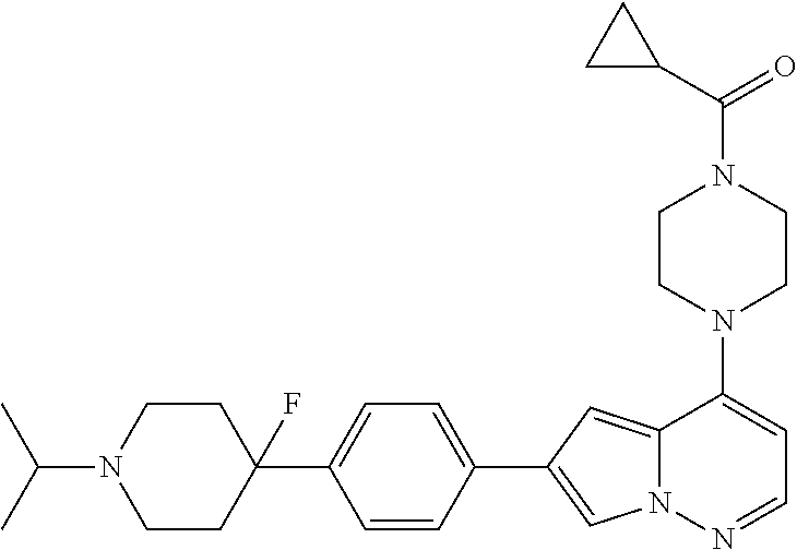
N1(C2=CC=NN3C2=CC(C2=CC=C(C4(F)CCN(C(C)C)CC4)C=C2)=C3)CCN(C(=O)C2CC2)CC1
